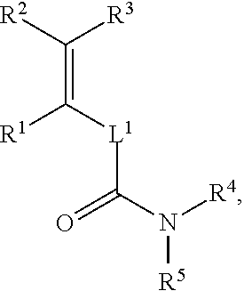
C(=C([L1]C(N([R4])[R5])=O)[R1])([R2])[R3]
